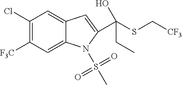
C1(Cl)=C([F3C])C=C2C(=C1)C=C(C(SC[CF3])(O)CC)N2S(C)(=O)=O
